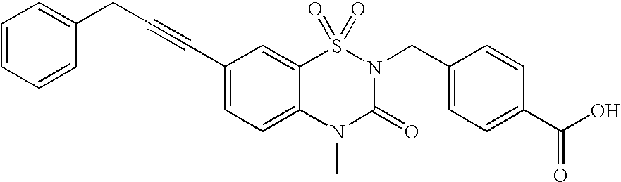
C1=CC=CC(CC#CC2=CC=C3C(=C2)S(=O)(=O)N(CC2=CC=C(C(O)=O)C=C2)C(=O)N3C)=C1
